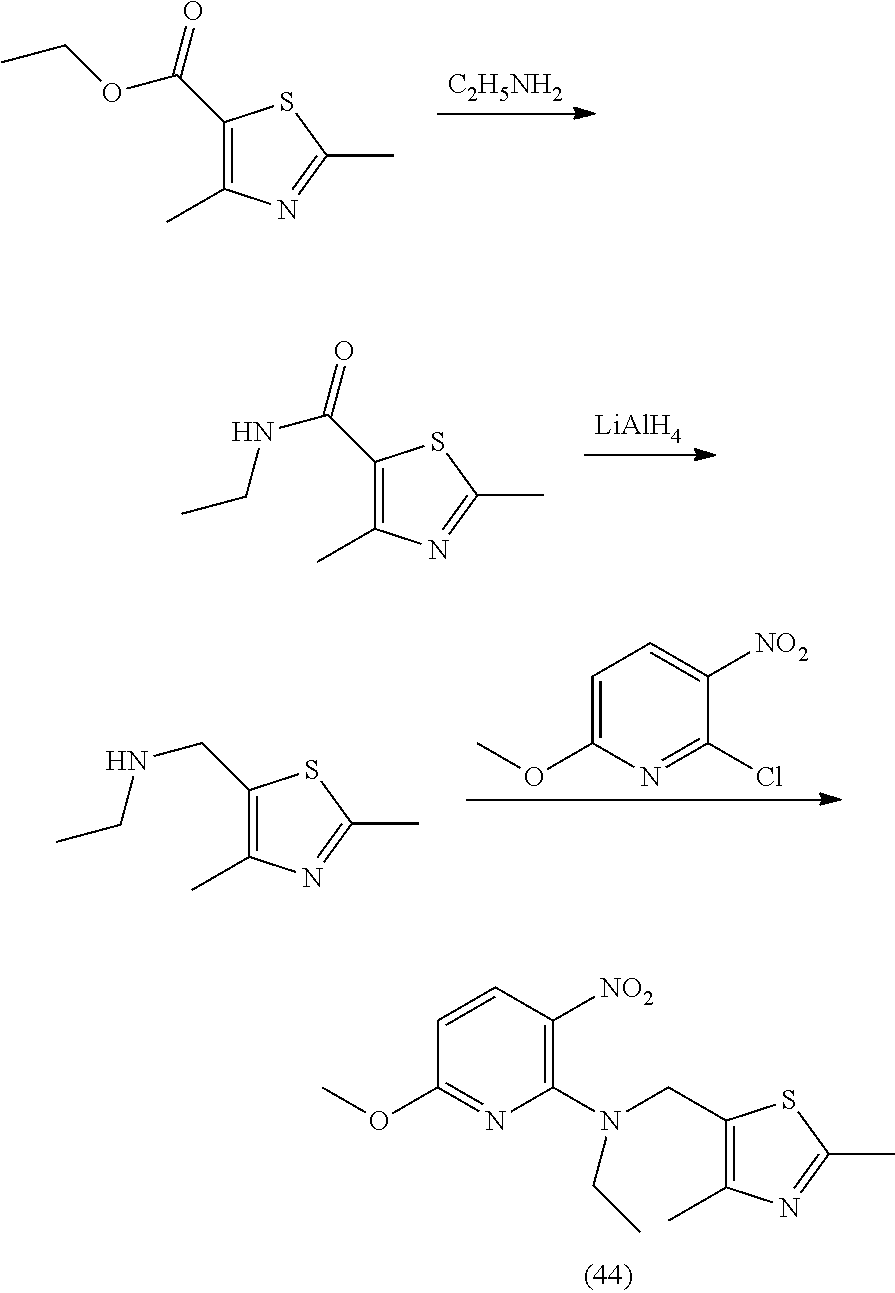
[C2H5NH2].C1(C(OCC)=O)=C(C)N=C(C)S1.C1=CC([NO2])=C(N(CC2=C(C)N=C(C)S2)CC)N=C1OC.C1(CNCC)=C(C)N=C(C)S1.C1=C(OC)N=C(Cl)C([NO2])=C1.C1(C(NCC)=O)=C(C)N=C(C)S1.[LiAlH4]
